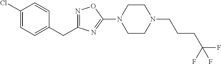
N1=C(CC2=CC=C(Cl)C=C2)N=C(N2CCN(CCCC(F)(F)F)CC2)O1
